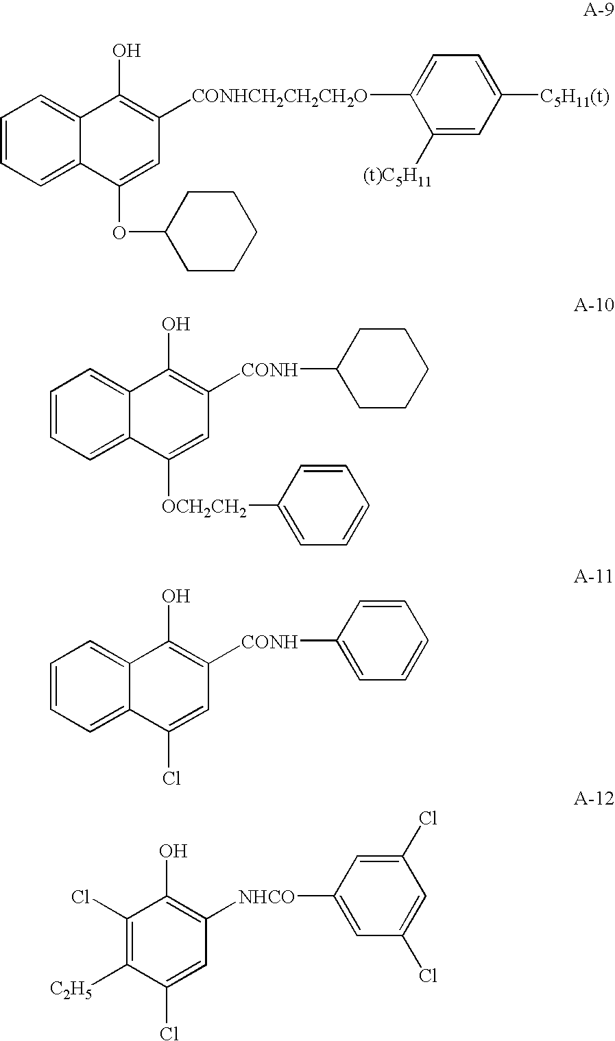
C1=CC=C2C(=C1)C(O)=C([CONH]C1CCCCC1)C=C2[OCH2CH2]C1=CC=CC=C1.C1=CC=C2C(=C1)C(O)=C([CONH]C1=CC=CC=C1)C=C2Cl.C1(Cl)=C([C2H5])C(Cl)=CC([NHCO]C2=CC(Cl)=CC(Cl)=C2)=C1O.C1=CC=C2C(=C1)C(O)=C([CONHCH2CH2CH2O]C1=CC=C([C5H11(t)])C=C1[(t)C5H11])C=C2OC1CCCCC1
